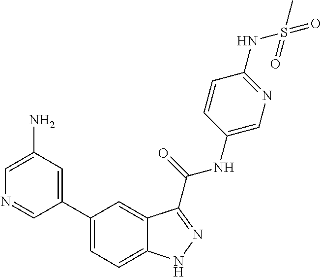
C1(N)=CN=CC(C2=CC=C3C(=C2)C(C(NC2=CN=C(NS(C)(=O)=O)C=C2)=O)=NN3)=C1
